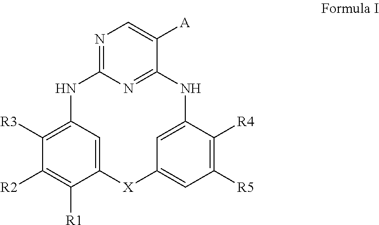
C1([R2])=C([R1])C2=CC(=C1[R3])NC1=NC=C([A])C(=N1)NC1=CC(=CC([R5])=C1[R4])[X]2
